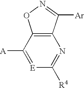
C12=C(C([A])=[E]C([R4])=N1)ON=C2[Ar]
